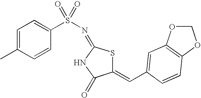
C1(=CC2=CC3=C(OCO3)C=C2)SC(=NS(=O)(=O)C2=CC=C(C)C=C2)NC1=O
